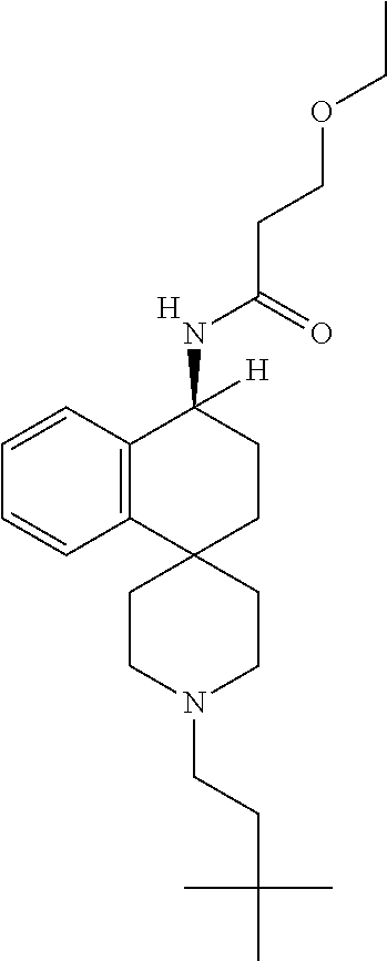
C12=C(C=CC=C1)C(NC(CCOCC)=O)([H])CCC21CCN(CCC(C)(C)C)CC1.[H]
